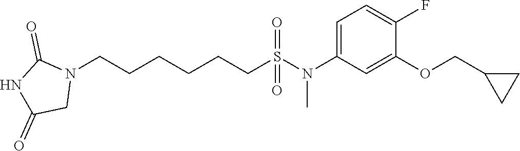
N1(CCCCCCS(N(C2=CC=C(F)C(OCC3CC3)=C2)C)(=O)=O)C(=O)NC(=O)C1
